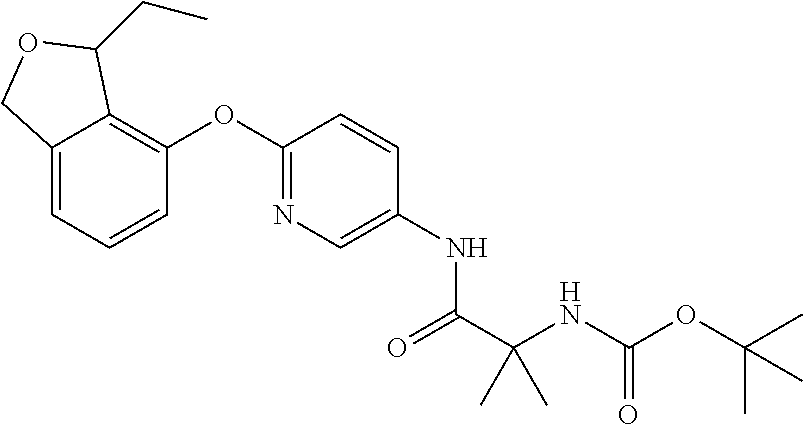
C12=CC=CC(OC3=NC=C(NC(C(NC(OC(C)(C)C)=O)(C)C)=O)C=C3)=C1C(CC)OC2
